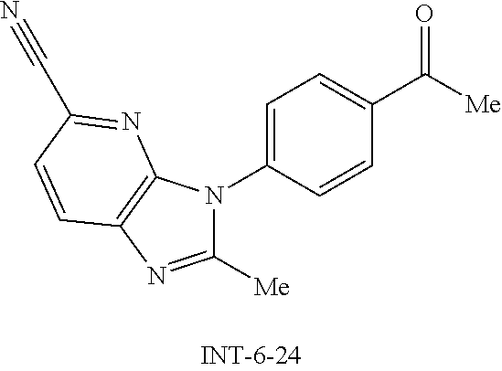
C1([Me])=NC2=C(N1C1=CC=C(C([Me])=O)C=C1)N=C(C#N)C=C2
